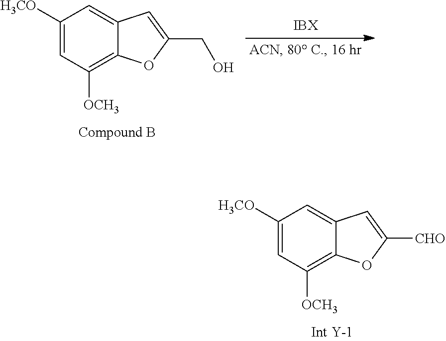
C1([H3CO])=CC([OCH3])=C2C(=C1)C=C([CHO])O2.C1([H3CO])=CC([OCH3])=C2C(=C1)C=C(CO)O2
